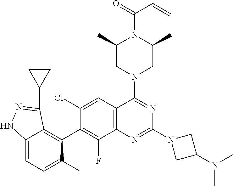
C12=C(C=C(Cl)C(C3=C4C(=CC=C3C)NN=C4C3CC3)=C1F)C(N1CC(C)N(C(=O)C=C)C(C)C1)=NC(N1CC(N(C)C)C1)=N2
